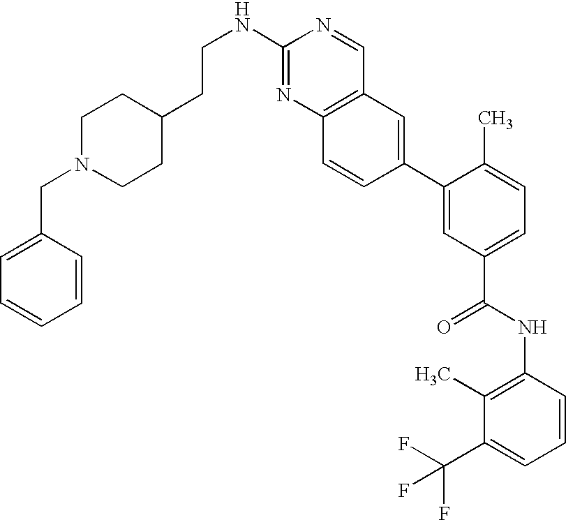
C1(CCNC2=NC3=C(C=N2)C=C(C2=CC(C(NC4=C(C)C(C(F)(F)F)=CC=C4)=O)=CC=C2C)C=C3)CCN(CC2=CC=CC=C2)CC1
